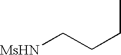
CCCC[MsHN]
